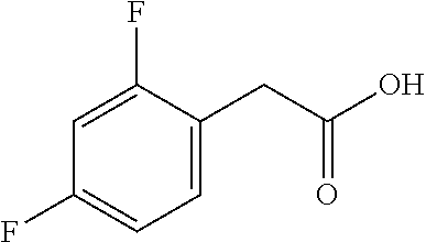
C1=C(CC(O)=O)C(F)=CC(F)=C1
